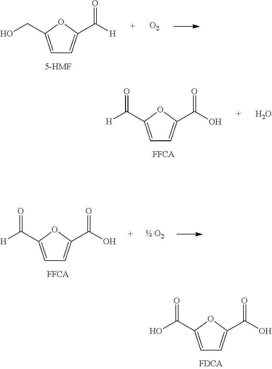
C1=C(CO)OC(C([H])=O)=C1.[O2].C1=C(C([H])=O)OC(C(O)=O)=C1.O.C1=C(C([H])=O)OC(C(O)=O)=C1.[ O2].C1=C(C(O)=O)OC(C(O)=O)=C1
